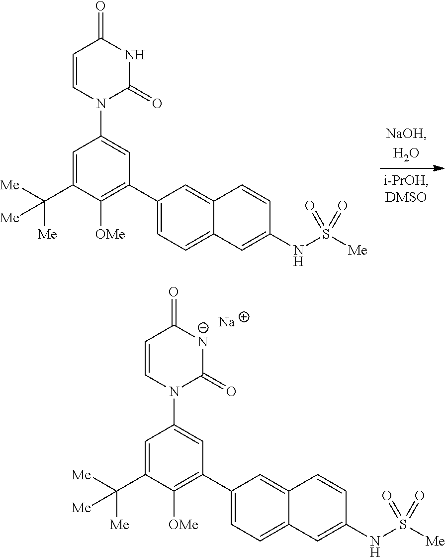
C1=C(C([Me])([Me])[Me])C([OMe])=C(C2=CC=C3C(=C2)C=CC(NS([Me])(=O)=O)=C3)C=C1N1C(=O)NC(=O)C=C1.C1=C(C([Me])([Me])[Me])C([OMe])=C(C2=CC=C3C(=C2)C=CC(NS([Me])(=O)=O)=C3)C=C1N1C(=O)[N-]C(=O)C=C1.[Na]
